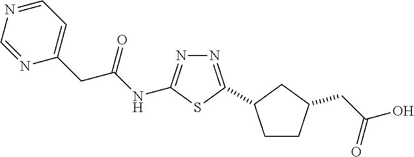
N1=C(C2CCC(CC(O)=O)C2)SC(NC(CC2=CC=NC=N2)=O)=N1
